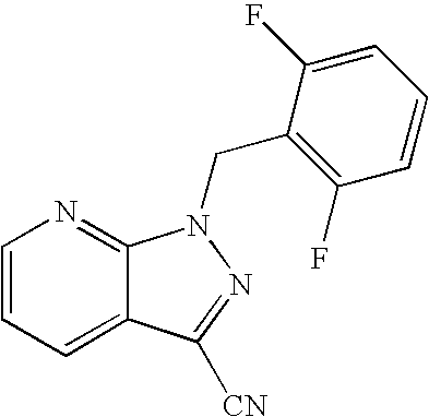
C1=CC=C2C(=N1)N(CC1=C(F)C=CC=C1F)N=C2[CN]
